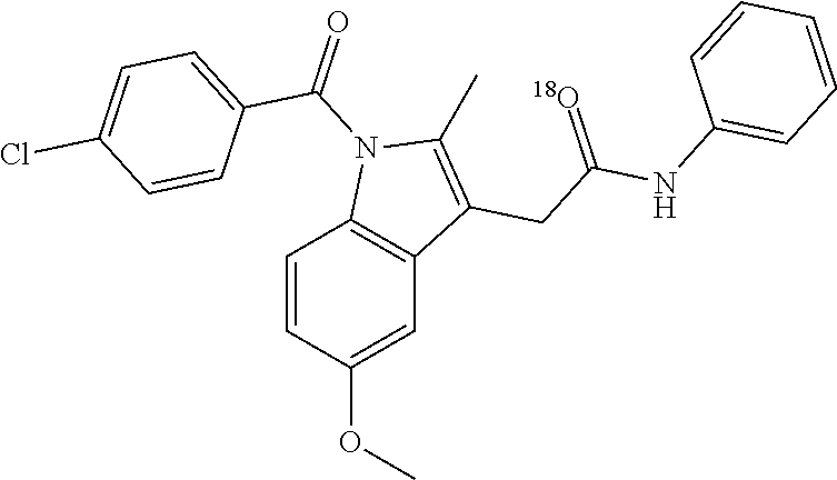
C1=CC(OC)=CC2=C1N(C(=O)C1=CC=C(Cl)C=C1)C(C)=C2CC(NC1=CC=CC=C1)=[18O]
